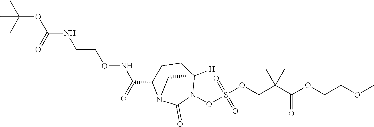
CC(OC(NCCONC(=O)C1CCC2([H])N(OS(OCC(C(OCCOC)=O)(C)C)(=O)=O)C(=O)N1C2)=O)(C)C
